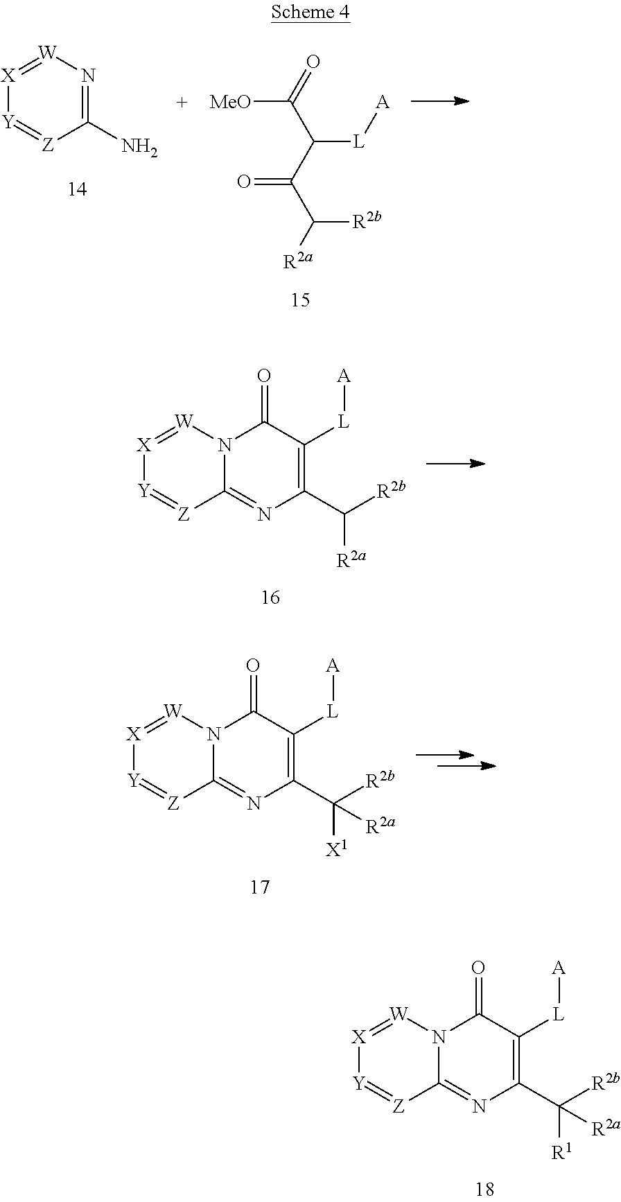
[X]1=[W]N2C(=NC(C([R2b])([R2a])[R1])=C([L][A])C2=O)[Z]=[Y]1.[X]1=[W]N=C(N)[Z]=[Y]1.O=C(C(C(C([R2a])[R2b])=O)[L][A])[MeO].[X]1=[W]N2C(=NC(C([R2b])[R2a])=C([L][A])C2=O)[Z]=[Y]1.[X]1=[W]N2C(=NC(C([R2b])([R2a])[X1])=C([L][A])C2=O)[Z]=[Y]1
